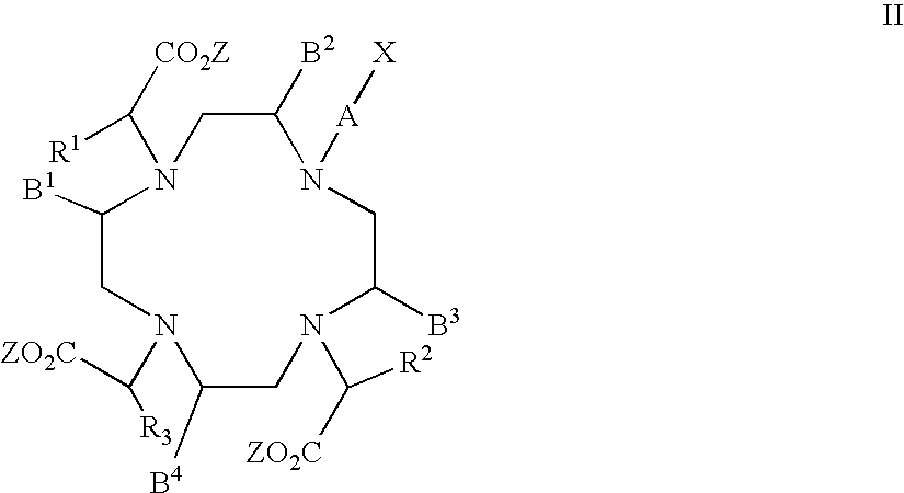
C1C([B2])N([A][X])CC([B3])N(C([ZO2C])[R2])CC([B4])N(C([ZO2C])[R3])CC([B1])N1C([R1])[CO2Z]
